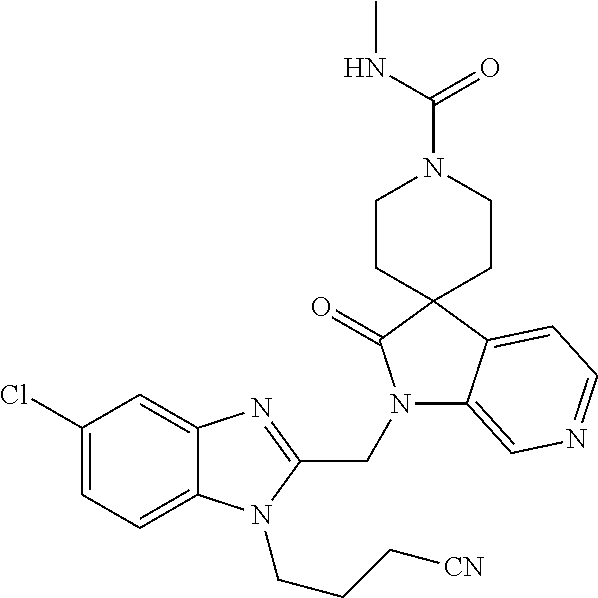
C1(Cl)=CC=C2C(=C1)N=C(CN1C3=CN=CC=C3C3(C1=O)CCN(C(NC)=O)CC3)N2CCC[CN]
